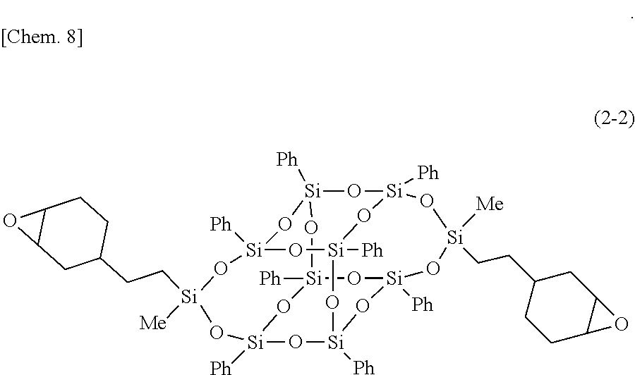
[Si]12([Ph])O[Si]3([Ph])O[Si]4([Ph])O[Si]([Ph])(O1)O[Si]([Me])(CCC1CCC5C(C1)O5)O[Si]1([Ph])O[Si]([Ph])(O2)O[Si]([Ph])(O[Si]([Ph])(O1)O4)O[Si](CCC1CCC2C(C1)O2)([Me])O3
